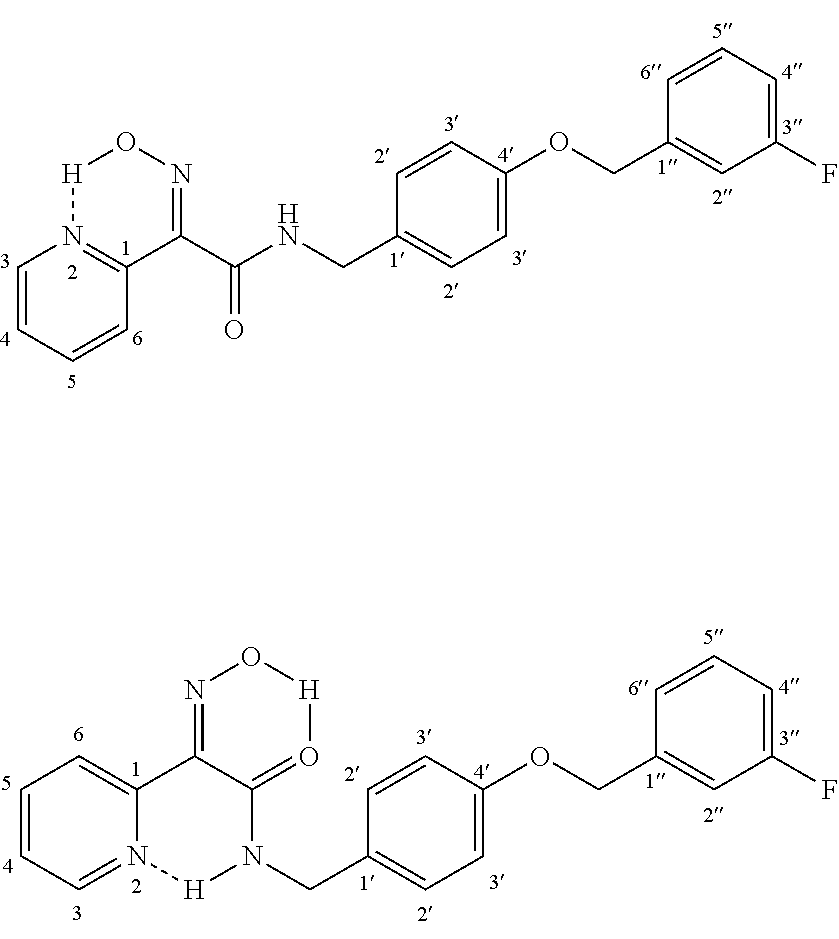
C1=CC=N2C(=C1)C1=NO[H]O=C1N(CC1=CC=C(OCC3=CC(F)=CC=C3)C=C1)[H]2.C1=CC=CC2=N1[H]ON=C2C(NCC1=CC=C(OCC2=CC(F)=CC=C2)C=C1)=O
